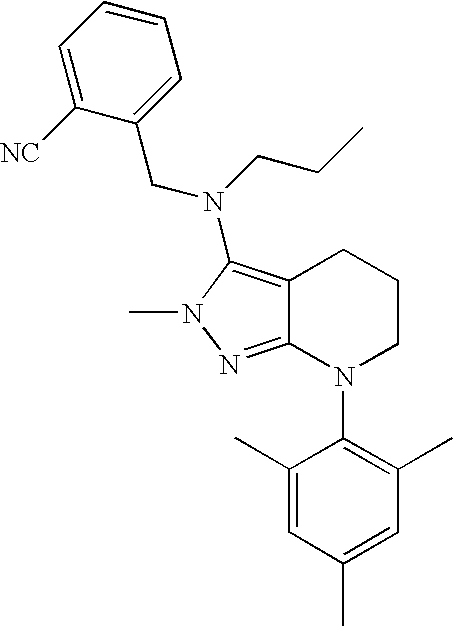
C12=C(N(CCC)CC3=CC=CC=C3[NC])N(C)N=C1N(C1=C(C)C=C(C)C=C1C)CCC2
